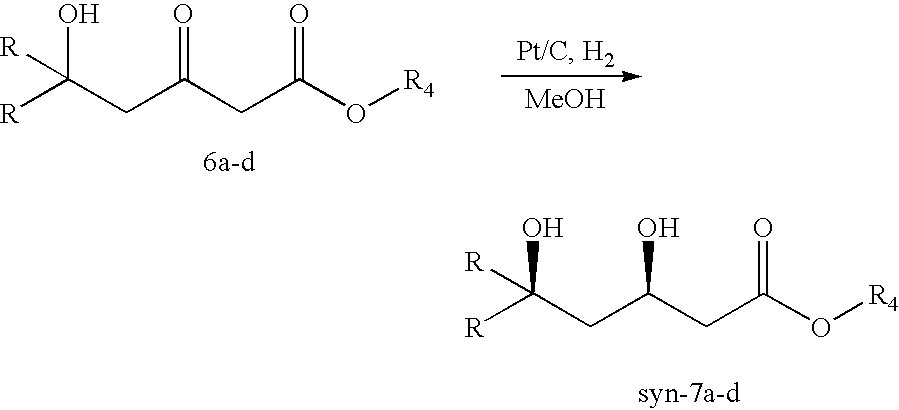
[R]C(CC(CC(O[R4])=O)=O)(O)[R].[MeOH].[R]C(CC(CC(O[R4])=O)O)(O)[R]
